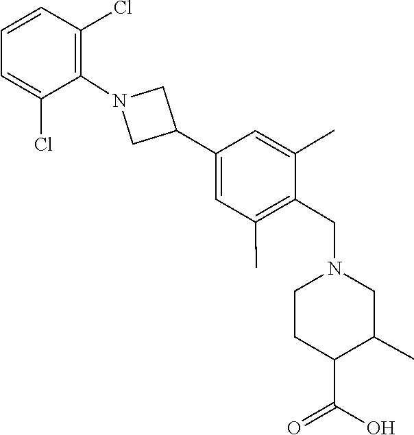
C1=C(C2CN(C3=C(Cl)C=CC=C3Cl)C2)C=C(C)C(CN2CCC(C(=O)O)C(C)C2)=C1C
